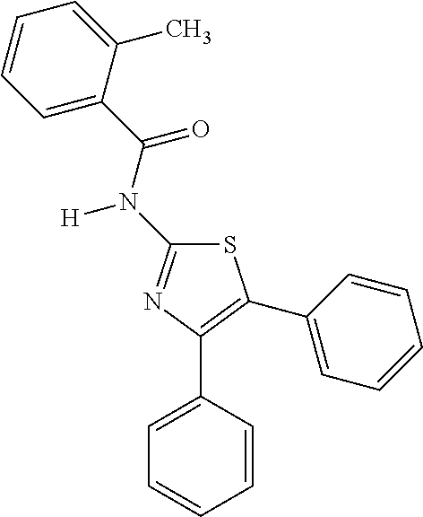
S1C(N(C(C2=CC=CC=C2C)=O)[H])=NC(C2=CC=CC=C2)=C1C1=CC=CC=C1
